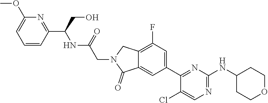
C1(Cl)=CN=C(NC2CCOCC2)N=C1C1=CC(F)=C2C(=C1)C(=O)N(CC(NC(C1=NC(OC)=CC=C1)CO)=O)C2
